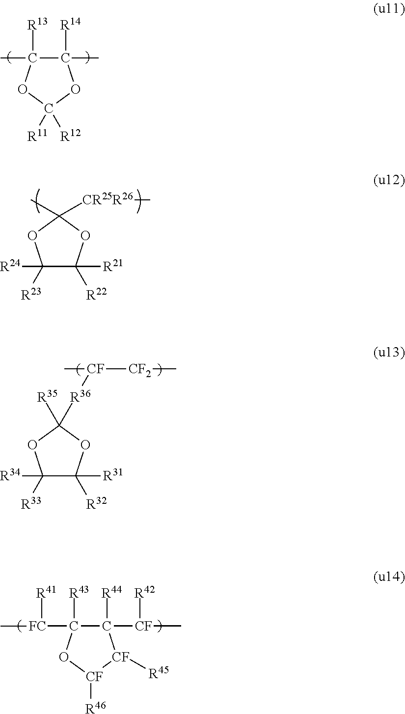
C1([R24])([R23])C([R21])([R22])OC(C)([CR25R26]C)O1.C1([R14])(C)C([R13])(C)OC([R11])([R12])O1.C1([R34])([R33])C([R31])([R32])OC([R35])([R36][CF]([CF2]C)C)O1.C1([R44])([CF]([R42])C)C([R43])([FC]([R41])C)O[CF]([R46])[CF]1[R45]
